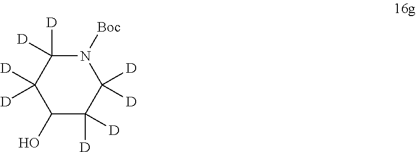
C1(O)C([D])([D])C([D])([D])N([Boc])C([D])([D])C1([D])[D]
